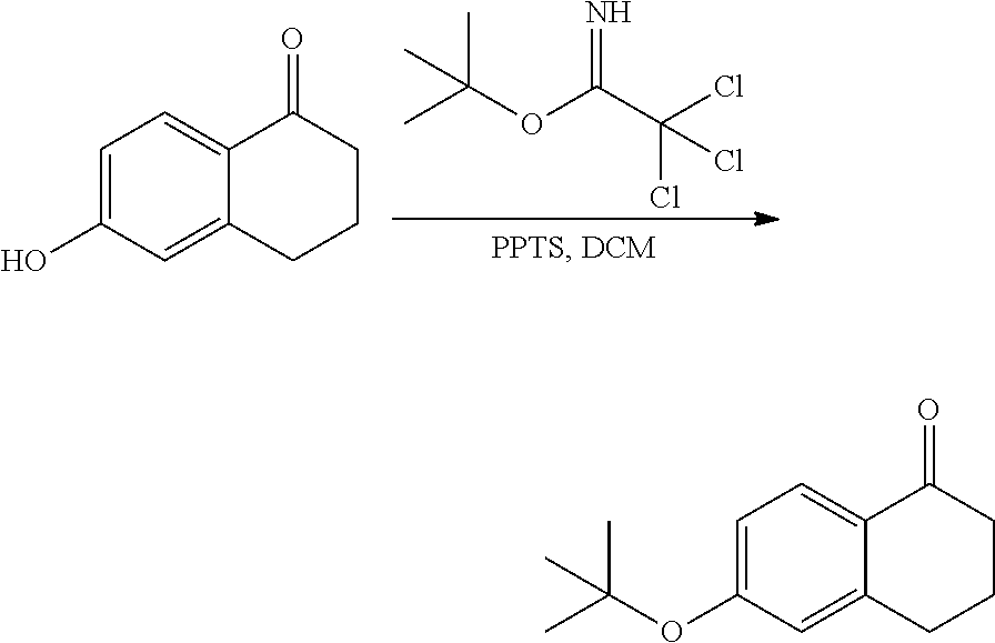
C1=C(O)C=C2C(=C1)C(=O)CCC2.N=C(C(Cl)(Cl)Cl)OC(C)(C)C.C1=C(OC(C)(C)C)C=C2C(=C1)C(=O)CCC2
